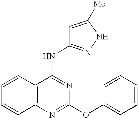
C1=CC2=C(C=C1)N=C(OC1=CC=CC=C1)N=C2NC1=NNC([Me])=C1
